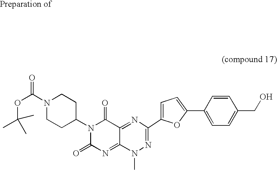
C1(N2C(=O)N=C3C(=NC(C4=CC=C(C5=CC=C(CO)C=C5)O4)=NN3C)C2=O)CCN(C(OC(C)(C)C)=O)CC1
